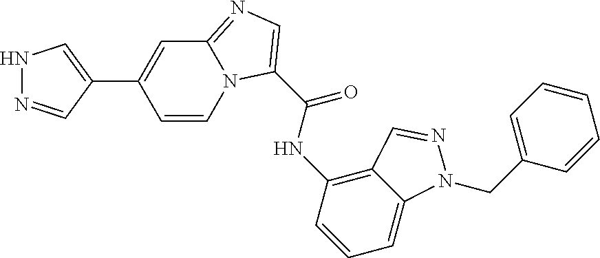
C12=C(NC(C3=CN=C4N3C=CC(C3=CNN=C3)=C4)=O)C=CC=C1N(CC1=CC=CC=C1)N=C2
